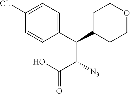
C1=C([CL])C=CC(C(C2CCOCC2)C([N3])C(O)=O)=C1
